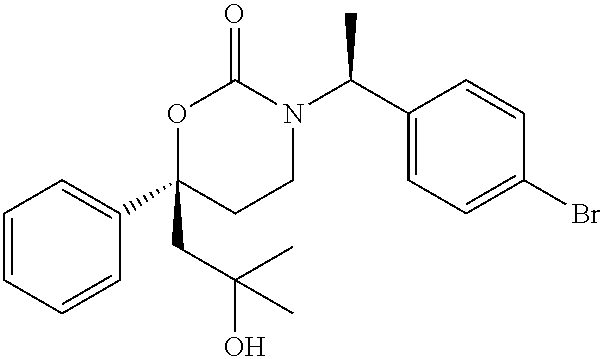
C1=CC=CC(C2(CC(O)(C)C)CCN(C(C3=CC=C(Br)C=C3)C)C(=O)O2)=C1
